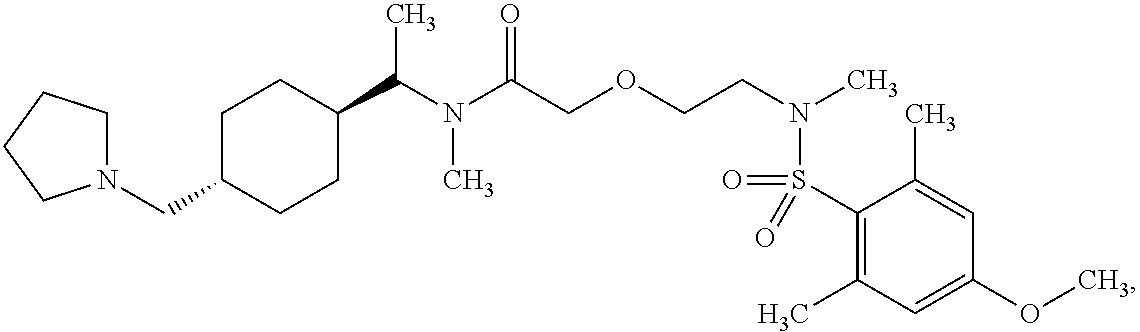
N(C(COCCN(C)S(C1=C(C)C=C(OC)C=C1C)(=O)=O)=O)(C)C(C)C1CCC(CN2CCCC2)CC1
